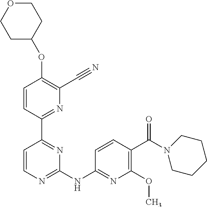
O(C1=C(C#N)N=C(C2=NC(NC3=NC(OC)=C(C(N4CCCCC4)=O)C=C3)=NC=C2)C=C1)C1CCOCC1
